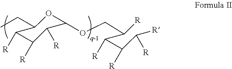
CCC1C([R])C([R])C([R])C(OCC(C(C(C([R])[R])[R])[R])[R])O1
